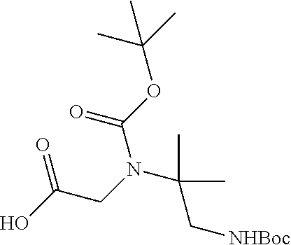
OC(CN(C(C)(C)C[NHBoc])C(OC(C)(C)C)=O)=O
